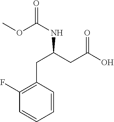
C1=CC(CC(CC(O)=O)NC(OC)=O)=C(F)C=C1
